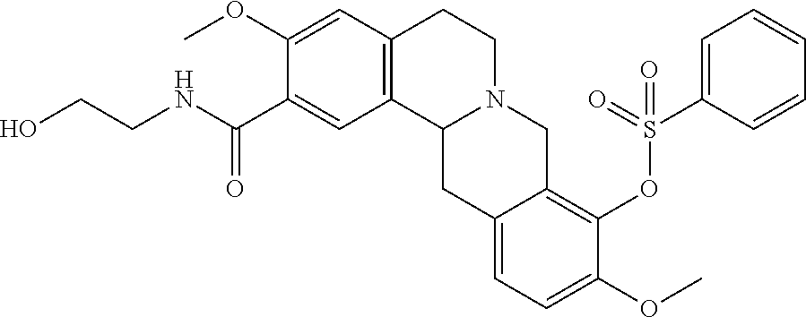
C1(C(NCCO)=O)=CC2=C(C=C1OC)CCN1C2CC2=CC=C(OC)C(OS(C3=CC=CC=C3)(=O)=O)=C2C1
